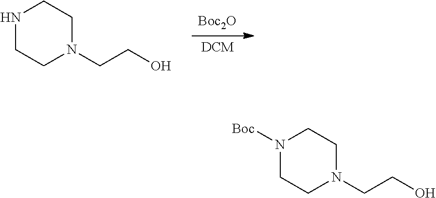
[DCM].[Boc2O].N1CCN(CCO)CC1.N1([Boc])CCN(CCO)CC1
